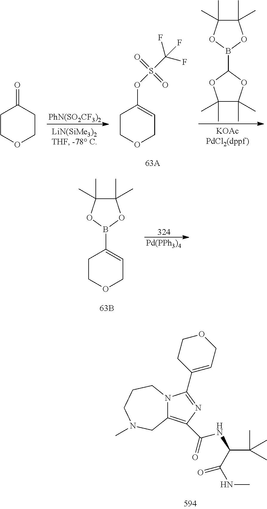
C1COCCC1=O.[PhN(SO2CF3)2].C1COCC=C1OS(C(F)(F)F)(=O)=O.C1(C)(C)C(C)(C)OC(B2OC(C)(C)C(C)(C)O2)O1.C1(B2OC(C)(C)C(C)(C)O2)=CCOCC1.[Pd(PPh3)4].N12C(=C(C(NC(C(C)(C)C)C(NC)=O)=O)N=C1C1=CCOCC1)CN(C)CCC2
